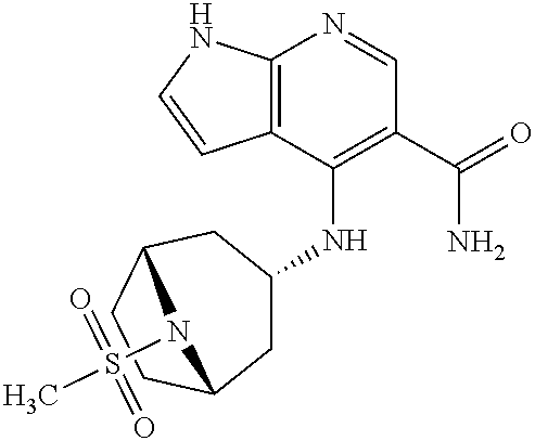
C12=C(C(NC3CC4CCC(C3)N4S(C)(=O)=O)=C(C(=O)N)C=N1)C=CN2
